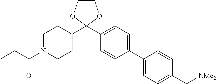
C1(C2(C3CCN(C(CC)=O)CC3)OCCO2)=CC=C(C2=CC=C(C[NMe2])C=C2)C=C1
